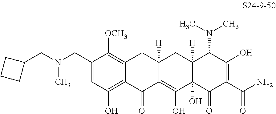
C1=C(CN(CC2CCC2)C)C([OCH3])=C2C(=C1O)C(=O)C1=C(O)C3(O)C([H])(CC1([H])C2)C(N(C)C)C(O)=C(C(N)=O)C3=O
